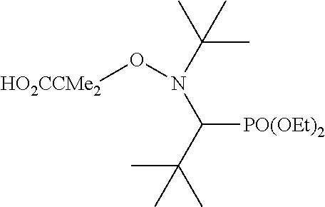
N(C(C(C)(C)C)[PO(OEt)2])(C(C)(C)C)O[HO2CCMe2]
